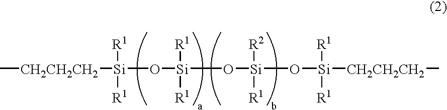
C[CH2CH2CH2][Si](O[Si](O[Si]([R2])([R1])O[Si]([CH2CH2CH2]C)([R1])[R1])([R1])[R1])([R1])[R1]
